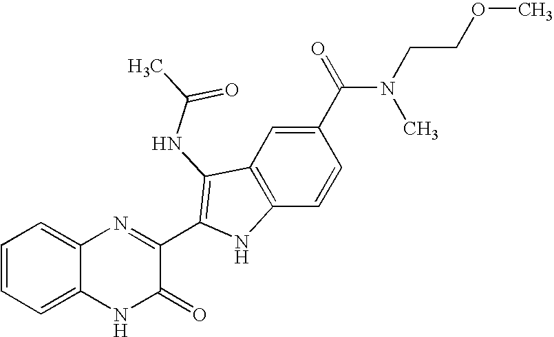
C1=C2C(=CC=C1)N=C(C1=C(NC(C)=O)C3=C(C=CC(C(=O)N(C)CCOC)=C3)N1)C(=O)N2
